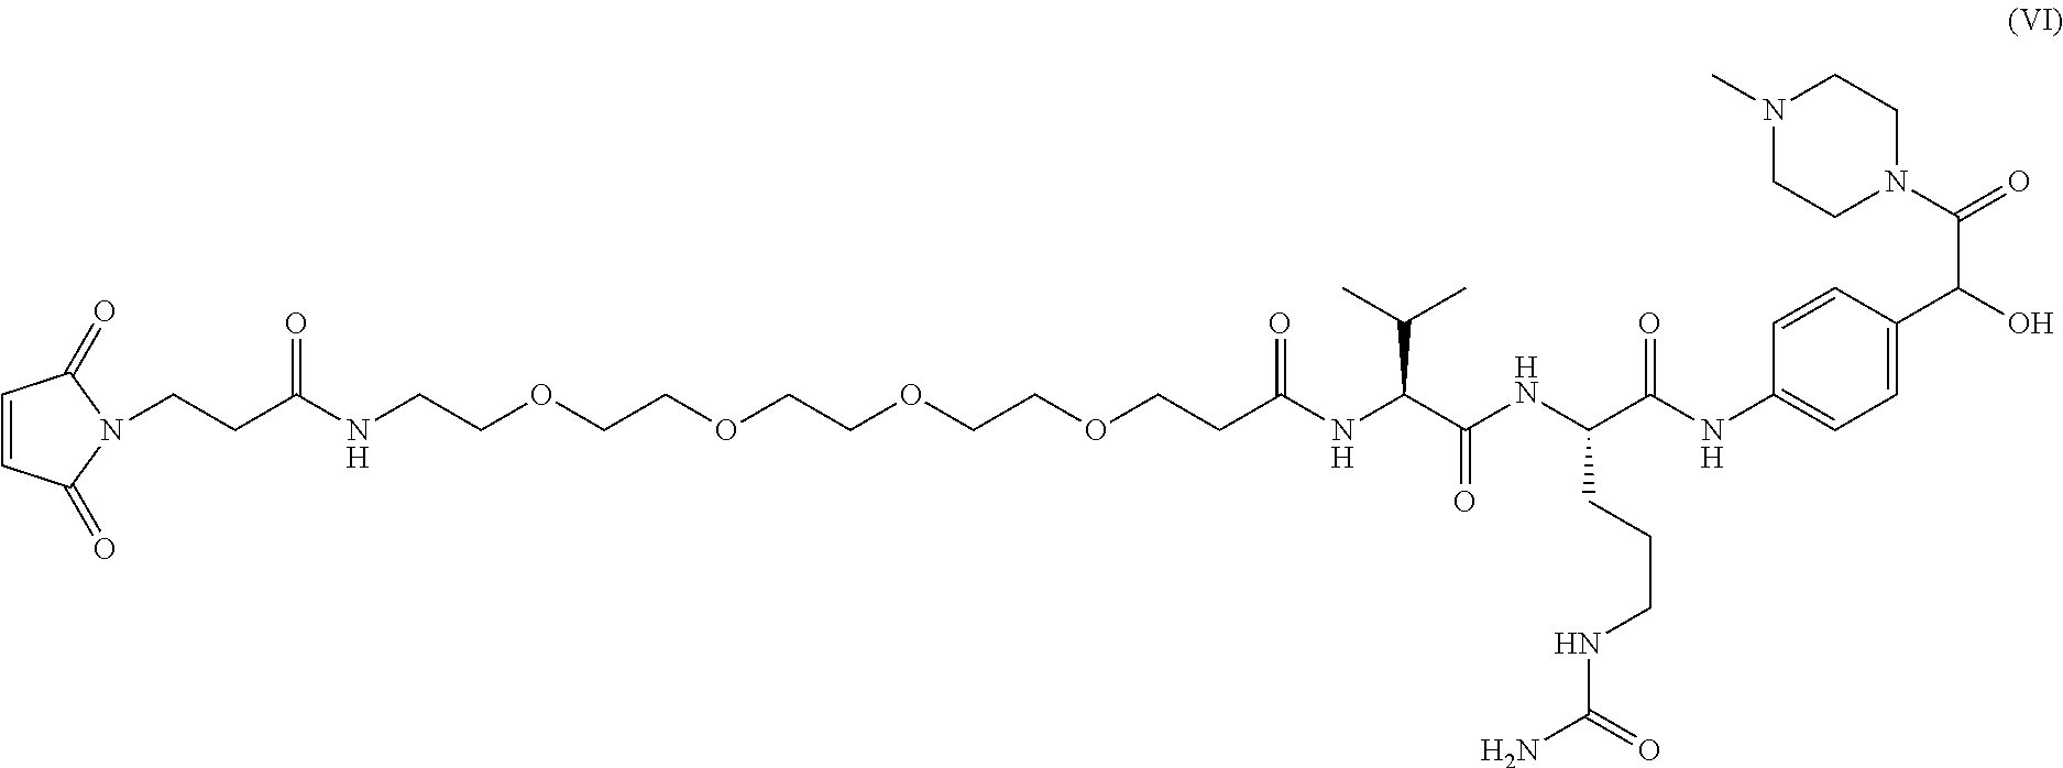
N1(C)CCN(C(C(C2=CC=C(NC(C(NC(C(NC(CCOCCOCCOCCOCCNC(CCN3C(=O)C=CC3=O)=O)=O)C(C)C)=O)CCCNC(N)=O)=O)C=C2)O)=O)CC1
